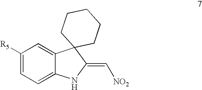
C1([R5])=CC=C2C(=C1)C1(C(=C[NO2])N2)CCCCC1
